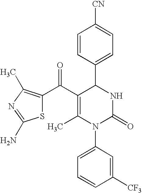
C1=CC(C2C(C(C3=C(C)N=C(N)S3)=O)=C(C)N(C3=CC=CC([CF3])=C3)C(=O)N2)=CC=C1[CN]
